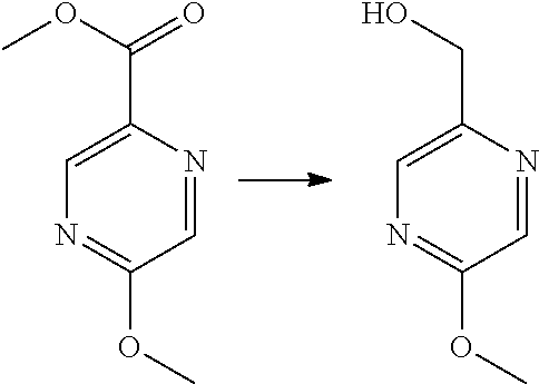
C1=NC(C(=O)OC)=CN=C1OC.C1=NC(CO)=CN=C1OC
